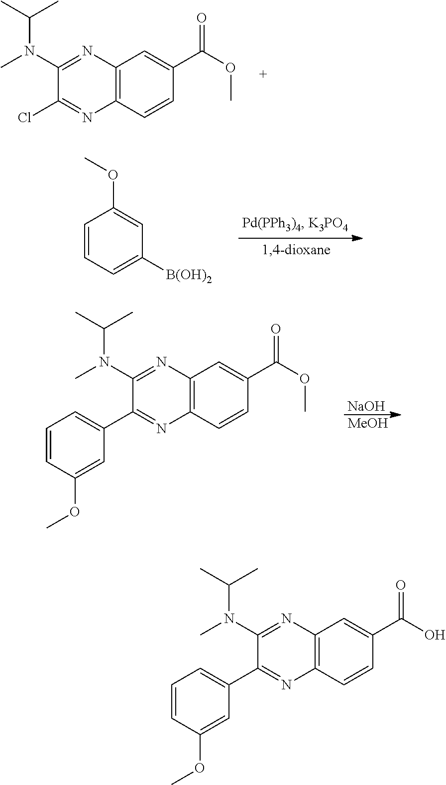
C12=C(C=CC(C(OC)=O)=C1)N=C(Cl)C(N(C)C(C)C)=N2.C1=CC=C([B(OH)2])C=C1OC.[NaOH].[MeOH].C12=C(C=CC(C(OC)=O)=C1)N=C(C1=CC=CC(OC)=C1)C(N(C)C(C)C)=N2.C12=C(C=CC(C(O)=O)=C1)N=C(C1=CC=CC(OC)=C1)C(N(C)C(C)C)=N2
